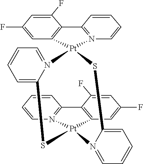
C1=CC=CC2=N1[Pt]1(C3=C2C(F)=CC(F)=C3)N2=CC=CC=C2S[Pt]2(N3=C(C4=C2C=C(F)C=C4F)C=CC=C3)N2=CC=CC=C2S1
